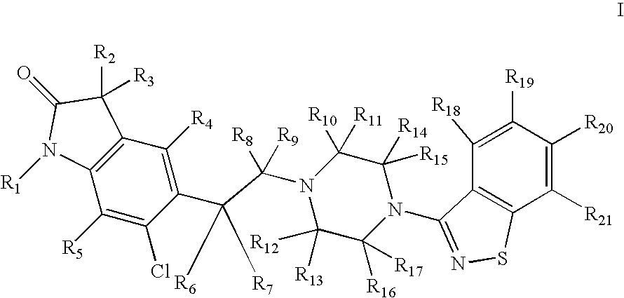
C1([R19])=C([R18])C2=C(C([R21])=C1[R20])SN=C2N1C([R14])([R15])C([R11])([R10])N(C(C(C2=C([R4])C3=C(C([R5])=C2Cl)N([R1])C(=O)C3([R2])[R3])([R7])[R6])([R9])[R8])C([R13])([R12])C1([R16])[R17]
